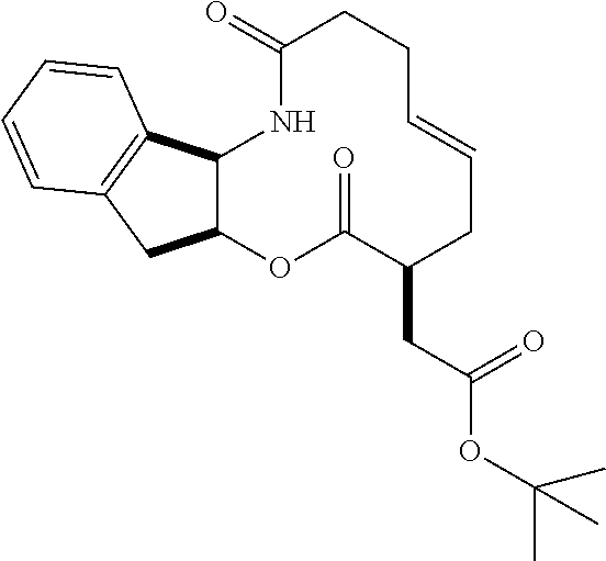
C12C(OC(=O)C(CC(OC(C)(C)C)=O)CC=CCCC(=O)N1)CC1=C2C=CC=C1
